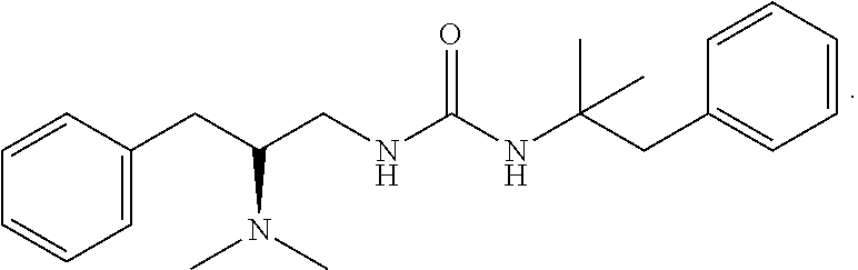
C1=C(CC(CNC(NC(CC2=CC=CC=C2)(C)C)=O)N(C)C)C=CC=C1
